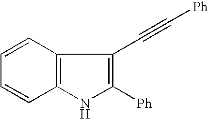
C1=CC2=C(C=C1)NC([Ph])=C2C#C[Ph]
